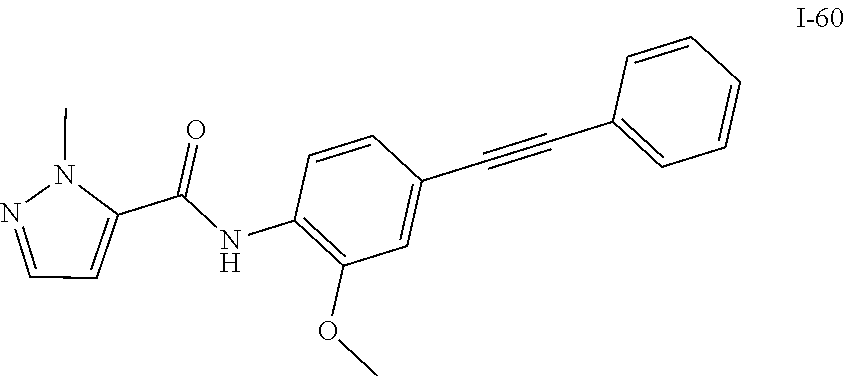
CN1C(C(NC2=C(OC)C=C(C#CC3=CC=CC=C3)C=C2)=O)=CC=N1
